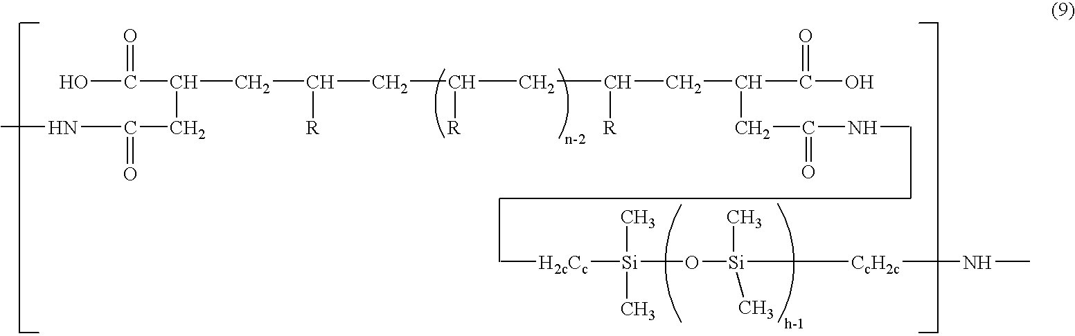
C(C(CC(CC(CC(CC(NC)=O)C(O)=O)[R])[R])[R])C(C(O)=O)CC(NC)=O.[Si](O[Si]([CcH2c]NC)(C)C)([H2cCc]C)(C)C
